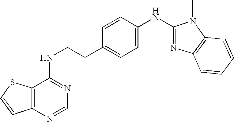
C1=CC(NC2=NC3=C(N2C)C=CC=C3)=CC=C1CCNC1=NC=NC2=C1SC=C2
